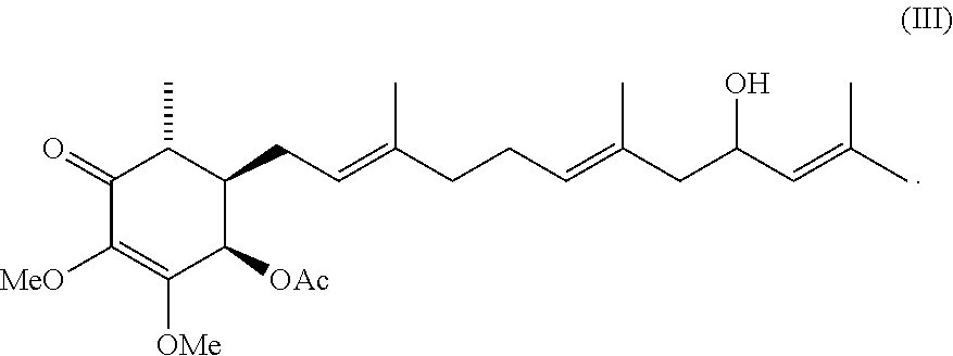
C1(=O)C([MeO])=C([OMe])C([OAc])C(CC=C(C)CCC=C(CC(C=C(C)C)O)C)C1C
